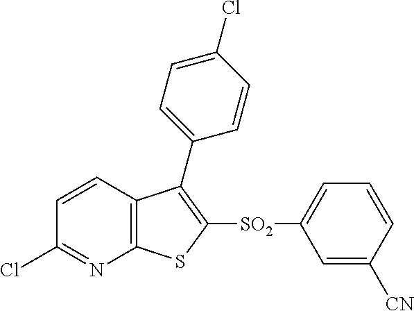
C1=CC2=C(N=C1Cl)SC([SO2]C1=CC=CC([CN])=C1)=C2C1=CC=C(Cl)C=C1
